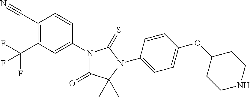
C1(C#N)=C(C(F)(F)F)C=C(N2C(=O)C(C)(C)N(C3=CC=C(OC4CCNCC4)C=C3)C2=S)C=C1
